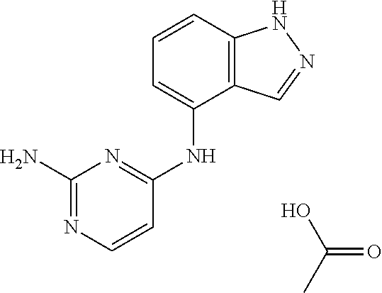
C1(N)=NC=CC(NC2=CC=CC3=C2C=NN3)=N1.C(=O)(C)O
